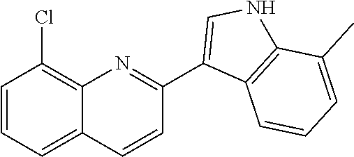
C1=CC=C2C(=C1Cl)N=C(C1=CNC3=C1C=CC=C3C)C=C2
